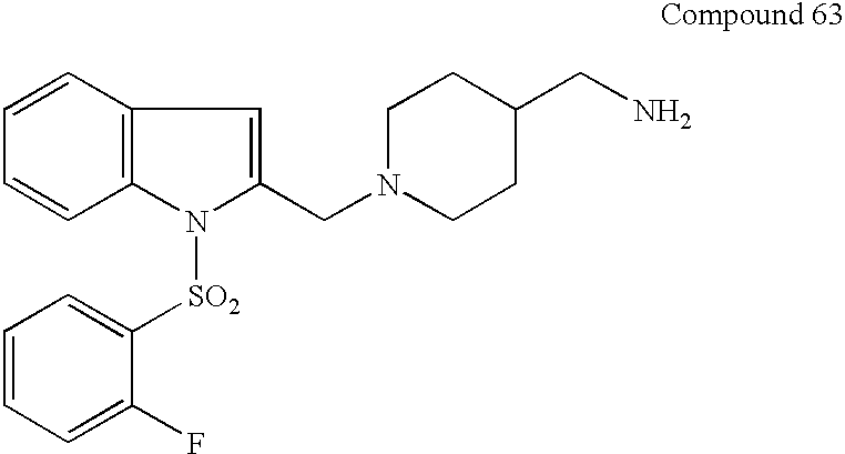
C12=C(C=CC=C1)C=C(CN1CCC(CN)CC1)N2[SO2]C1=CC=CC=C1F
